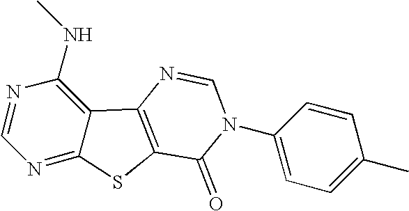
C1=NC(NC)=C2C(=N1)SC1=C2N=CN(C2=CC=C(C)C=C2)C1=O
